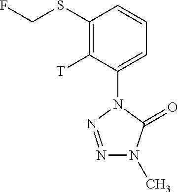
C1(SCF)=C([T])C(N2N=NN(C)C2=O)=CC=C1
